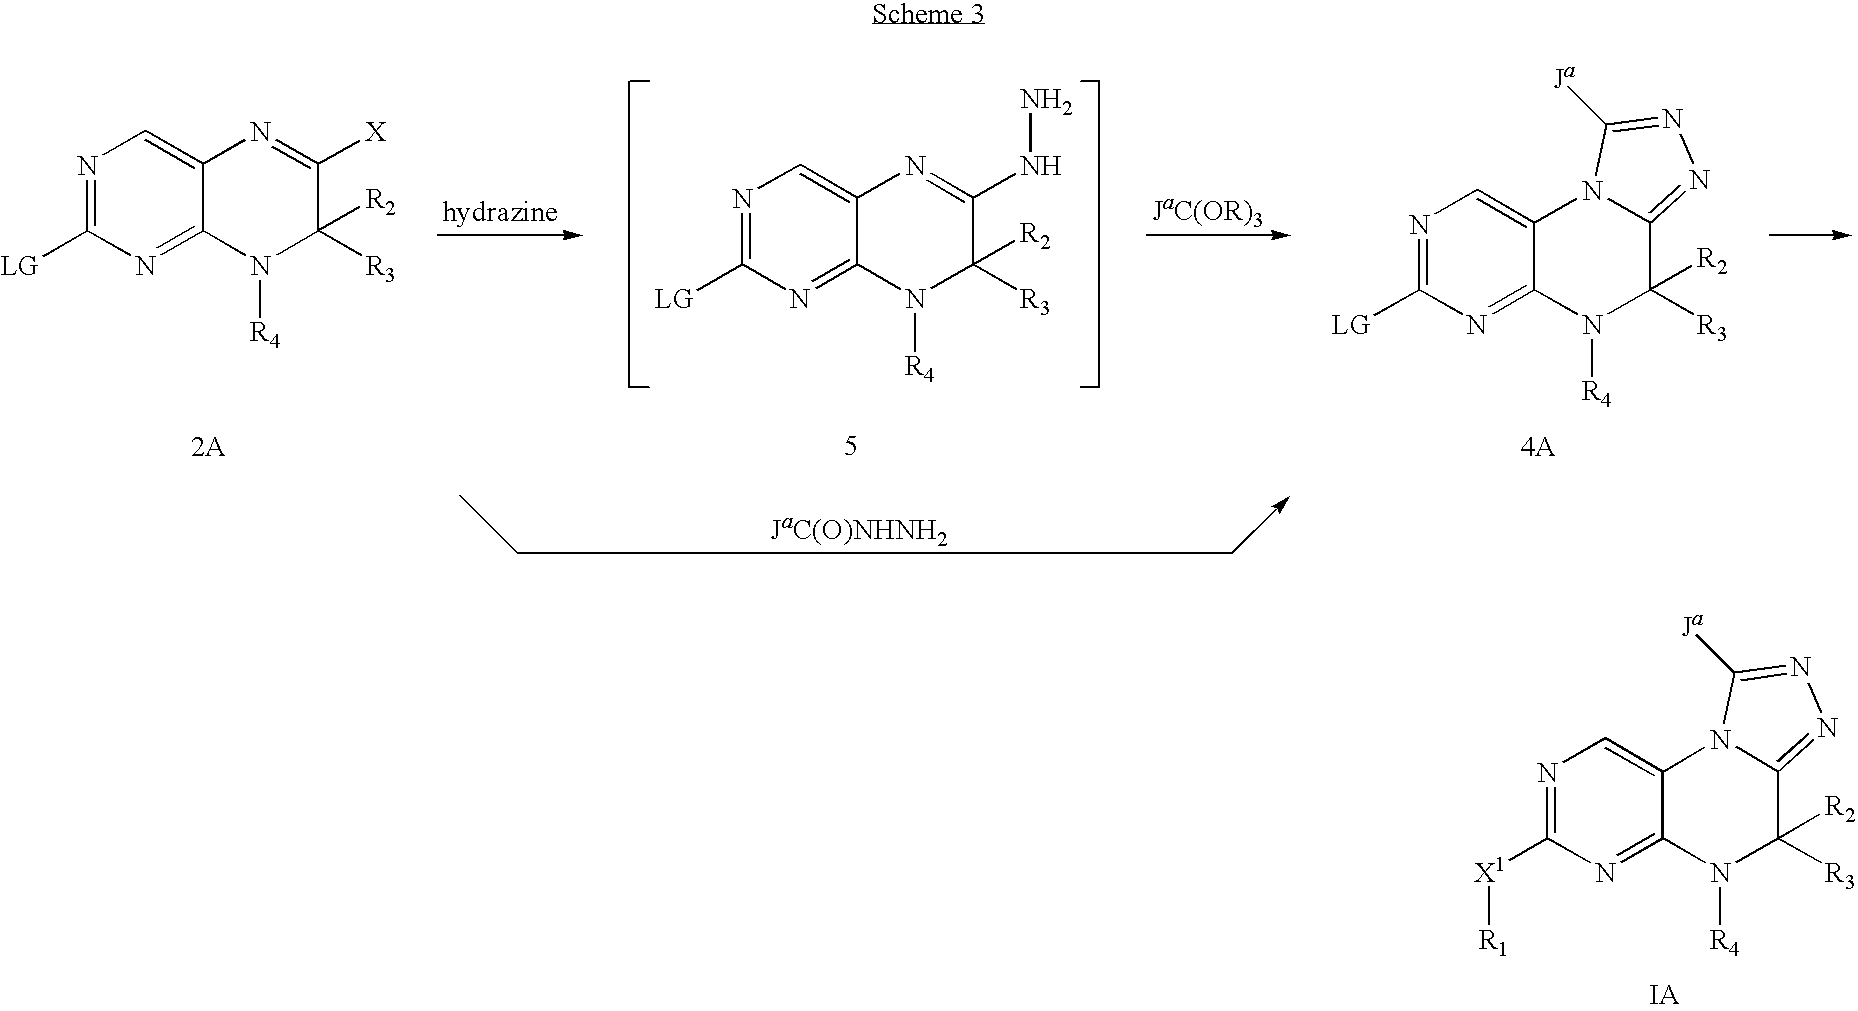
N1=C([X1][R1])N=C2C(=C1)N1C(=NN=C1[Ja])C([R3])([R2])N2[R4].N1=C([LG])N=C2C(=C1)N1C(=NN=C1[Ja])C([R3])([R2])N2[R4].N1=C([LG])N=C2C(=C1)N=C([X])C([R3])([R2])N2[R4].N1=C([LG])N=C2C(=C1)N=C(NN)C([R3])([R2])N2[R4]
